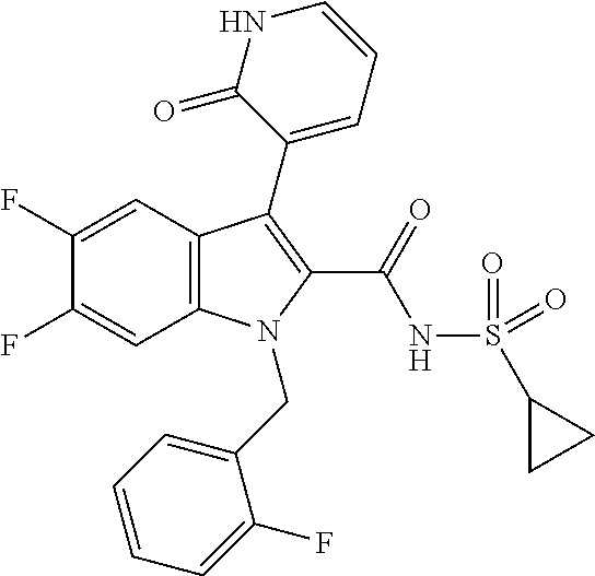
C1(F)=CC2=C(C=C1F)N(CC1=CC=CC=C1F)C(C(NS(C1CC1)(=O)=O)=O)=C2C1=CC=CNC1=O
